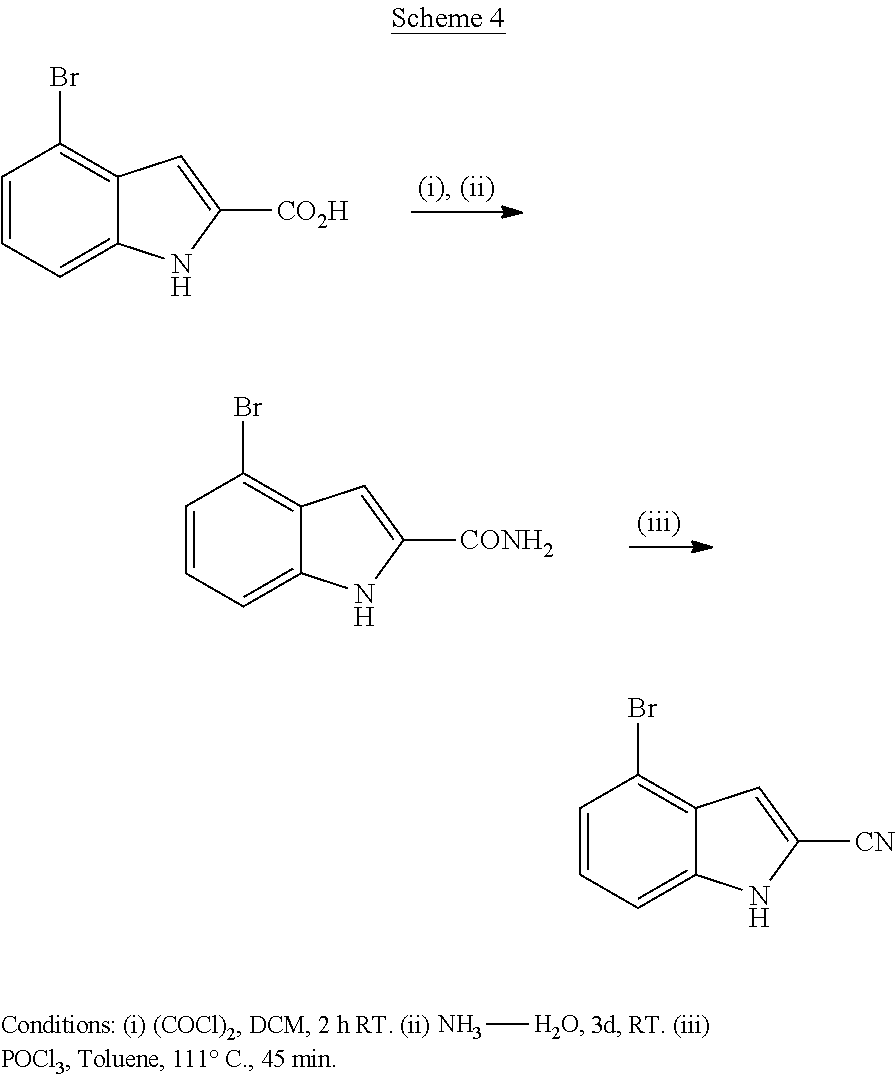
C1=CC=C2C(=C1Br)C=C([CO2H])N2.C1=CC=C2C(=C1Br)C=C([CONH2])N2.N[H2O].C1=CC=C2C(=C1Br)C=C([CN])N2
